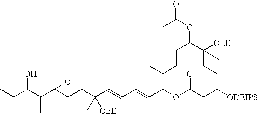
CCC(C(C1C(CC(C=CC=C(C2OC(=O)CC([ODEIPS])CCC([OEE])(C)C(OC(C)=O)C=CC2C)C)([OEE])C)O1)C)O
